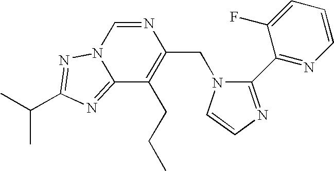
N1=CN2C(=NC(C(C)C)=N2)C(CCC)=C1CN1C(C2=NC=CC=C2F)=NC=C1
